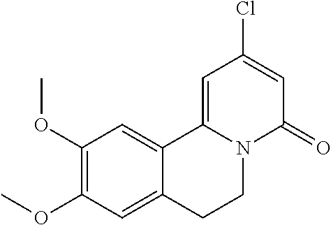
C1(OC)=C(OC)C=C2C(=C1)C1=CC(Cl)=CC(=O)N1CC2
